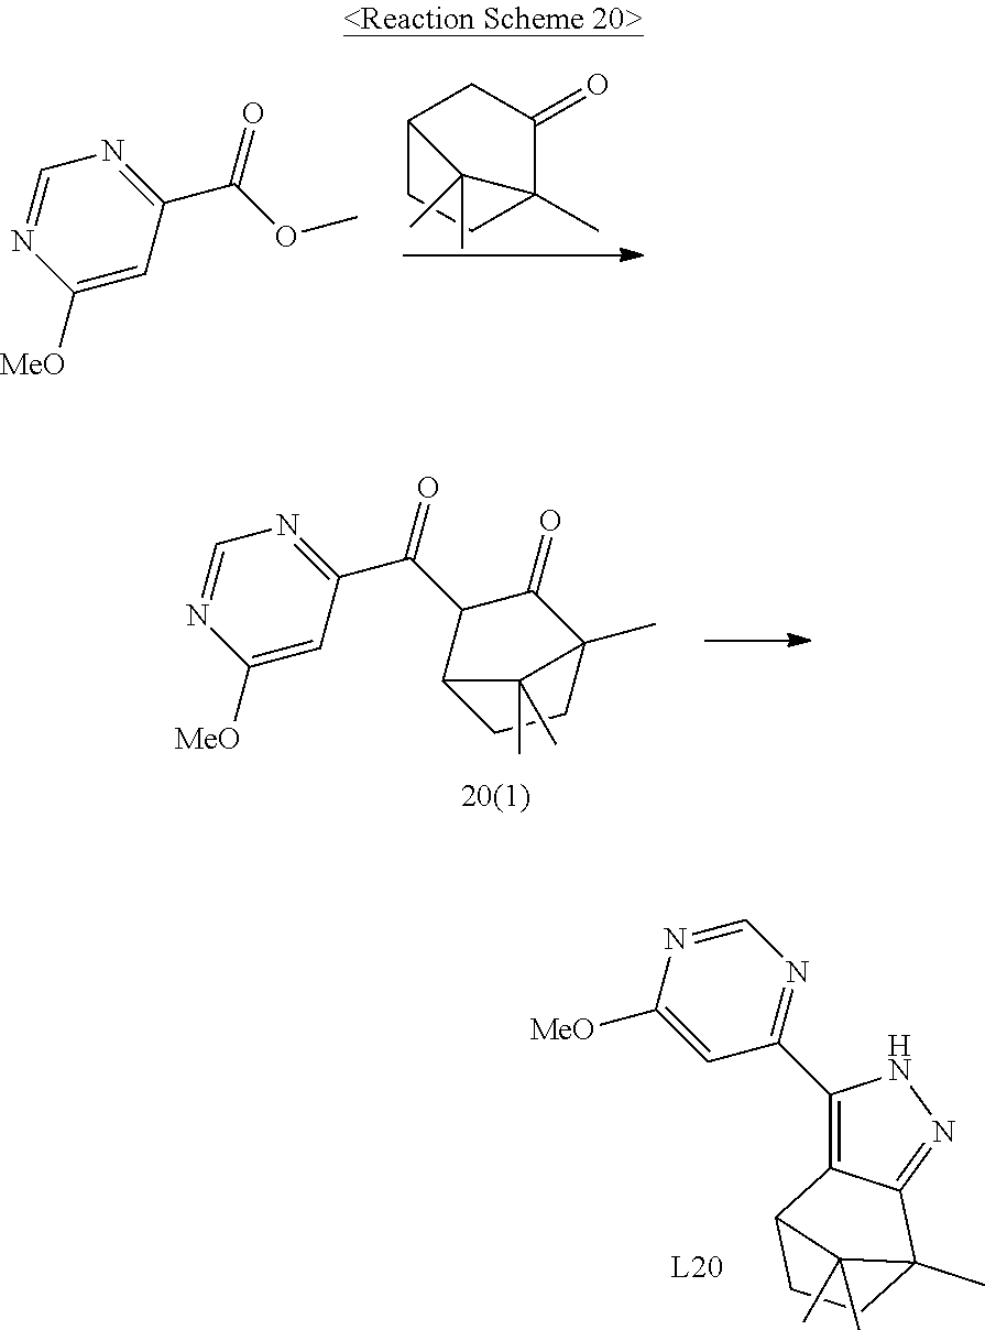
C1=NC([MeO])=CC(C(OC)=O)=N1.C1C2CCC(C)(C1=O)C2(C)C.C1=NC([MeO])=CC(C(=O)C2C3CCC(C)(C2=O)C3(C)C)=N1.N1=CN=C(C2=C3C4CCC(C)(C3=NN2)C4(C)C)C=C1[MeO]
